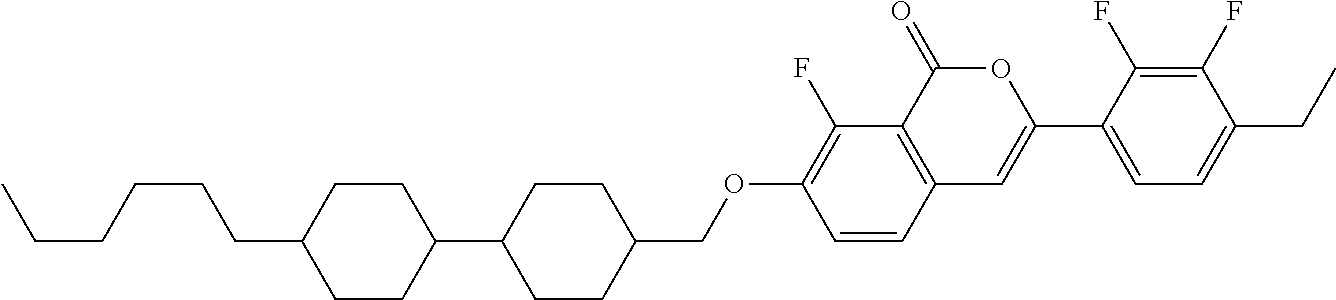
C12=C(C(=O)OC(C3=CC=C(CC)C(F)=C3F)=C1)C(F)=C(OCC1CCC(C3CCC(CCCCCC)CC3)CC1)C=C2
